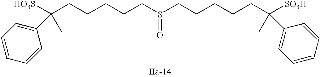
S(=O)(CCCCCC(C)([HO3S])C1=CC=CC=C1)CCCCCC(C)([SO3H])C1=CC=CC=C1
